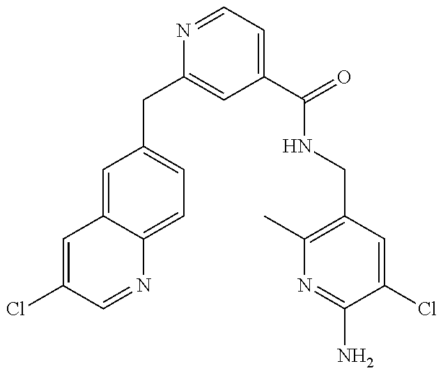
C1(CC2=CC(C(=O)NCC3=C(C)N=C(N)C(Cl)=C3)=CC=N2)=CC=C2C(=C1)C=C(Cl)C=N2
